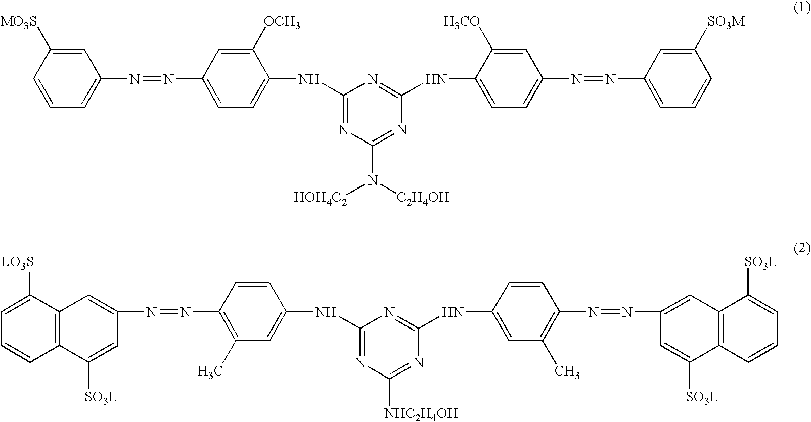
C1=C([MO3S])C=CC=C1N=NC1=CC=C(NC2=NC(N([C2H4OH])[HOH4C2])=NC(NC3=CC=C(N=NC4=CC=CC([SO3M])=C4)C=C3[H3CO])=N2)C([OCH3])=C1.C1=C([LO3S])C2=C(C=C1)C([SO3L])=CC(N=NC1=C(C)C=C(NC3=NC([NHC2H4OH])=NC(NC4=CC(C)=C(N=NC5=CC6=C(C([SO3L])=C5)C=CC=C6[SO3L])C=C4)=N3)C=C1)=C2
